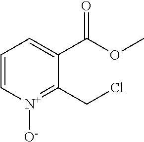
C1=C[N+]([O-])=C(CCl)C(C(OC)=O)=C1
